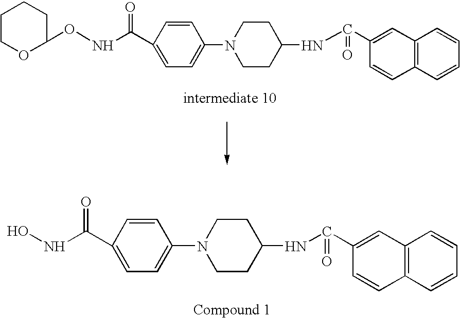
C1=CC2=C(C=C1)C=CC(C(NC1CCN(C3=CC=C(C(=O)NO)C=C3)CC1)=O)=C2.C1=CC2=C(C=C1)C=CC(C(NC1CCN(C3=CC=C(C(=O)NOC4CCCCO4)C=C3)CC1)=O)=C2
